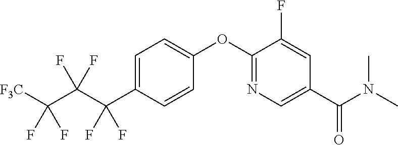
C1=C(C(C(C([F3C])(F)F)(F)F)(F)F)C=CC(OC2=NC=C(C(N(C)C)=O)C=C2F)=C1
